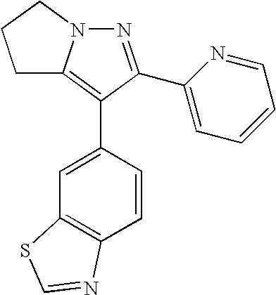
N1=C(C2=CC=CC=N2)C(C2=CC3=C(C=C2)N=CS3)=C2N1CCC2
